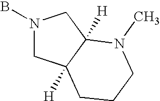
BN1CC2([H])C([H])(C1)N(C)CCC2
